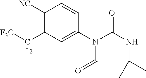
[F3C][CF2]C1=C([NC])C=CC(N2C(=O)NC(C)(C)C2=O)=C1
